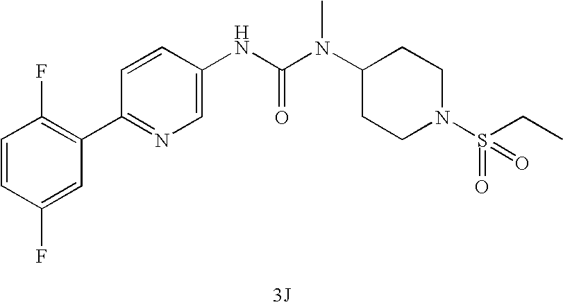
[3J].C1(C2=C(F)C=CC(F)=C2)=NC=C(NC(N(C2CCN(S(=O)(=O)CC)CC2)C)=O)C=C1
